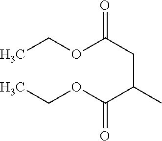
CCOC(CC(C(OCC)=O)C)=O
